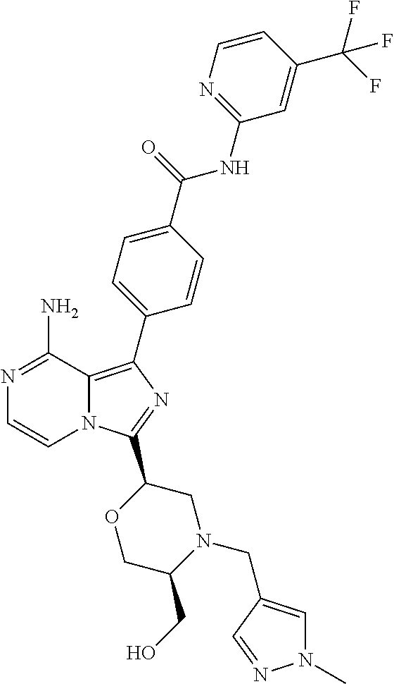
N1=C(N)C2=C(C3=CC=C(C(=O)NC4=NC=CC(C(F)(F)F)=C4)C=C3)N=C(C3OCC(CO)N(CC4=CN(C)N=C4)C3)N2C=C1
